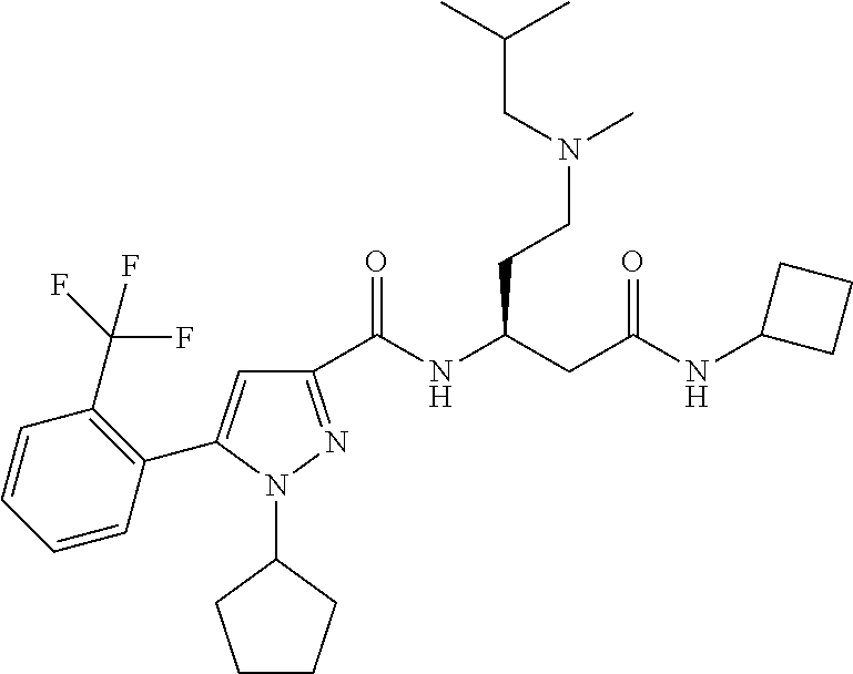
C1(C(NC(CC(NC2CCC2)=O)CCN(C)CC(C)C)=O)=NN(C2CCCC2)C(C2=C(C(F)(F)F)C=CC=C2)=C1
